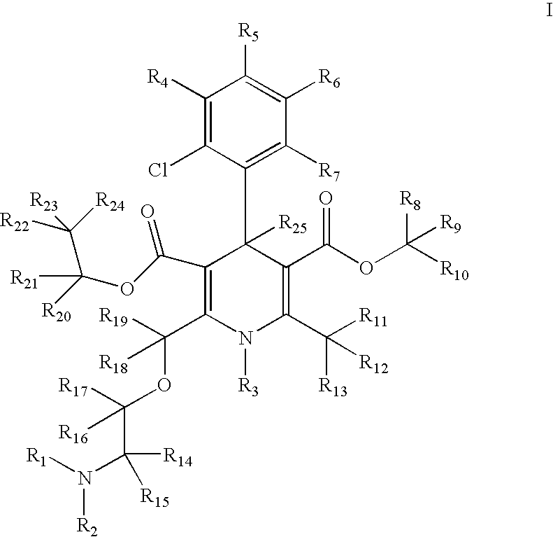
C1([R4])=C(Cl)C(C2([R25])C(C(OC([R10])([R8])[R9])=O)=C(C([R13])([R11])[R12])N([R3])C(C([R18])(OC(C(N([R2])[R1])([R15])[R14])([R17])[R16])[R19])=C2C(OC([R20])(C([R24])([R22])[R23])[R21])=O)=C([R7])C([R6])=C1[R5]
